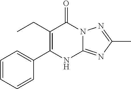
C1(C2=C(CC)C(=O)N3C(=NC(C)=N3)N2)=CC=CC=C1
